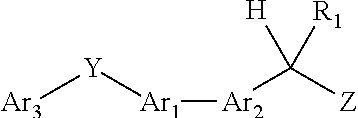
[Ar3][Y][Ar1][Ar2]C([Z])([H])[R1]
